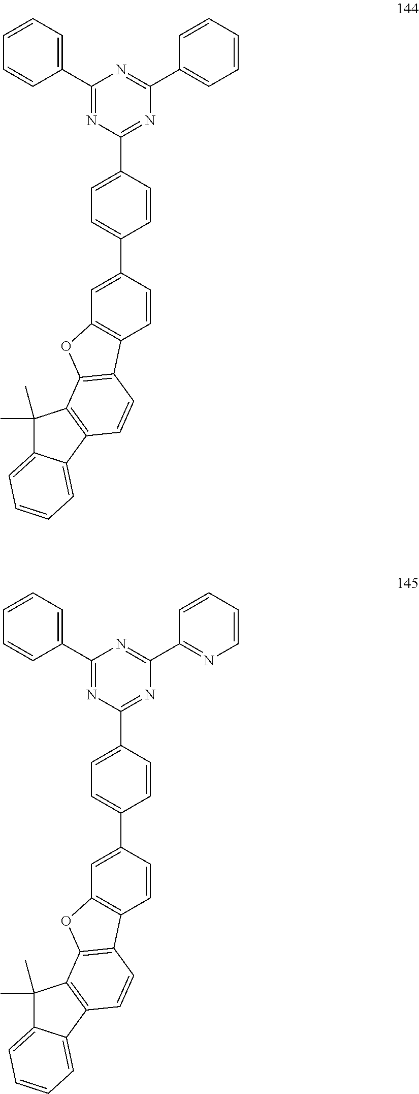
C1(C2=CC=CC=C2)=NC(C2=CC=C(C3=CC4=C(C=C3)C3=C(O4)C4=C(C=C3)C3=CC=CC=C3C4(C)C)C=C2)=NC(C2=CC=CC=C2)=N1.C1(C2=CC=CC=C2)=NC(C2=CC=C(C3=CC4=C(C=C3)C3=C(O4)C4=C(C=C3)C3=CC=CC=C3C4(C)C)C=C2)=NC(C2=NC=CC=C2)=N1
